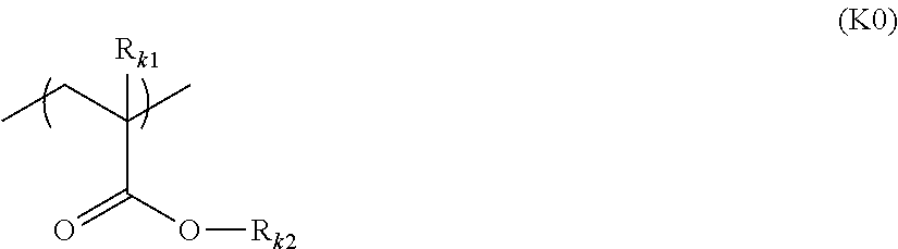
[Rk1]C(CC)(C)C(O[Rk2])=O
